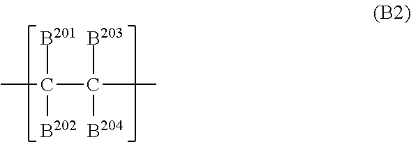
CC([B201])(C([B203])(C)[B204])[B202]
